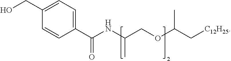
C1(CO)=CC=C(C(NC(COC(C[C12H25])C)C)=O)C=C1
